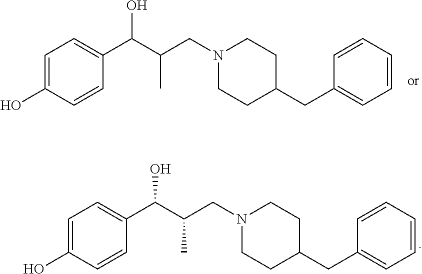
C1=C(O)C=CC(C(C(CN2CCC(CC3=CC=CC=C3)CC2)C)O)=C1.C1=C(O)C=CC(C(C(CN2CCC(CC3=CC=CC=C3)CC2)C)O)=C1
